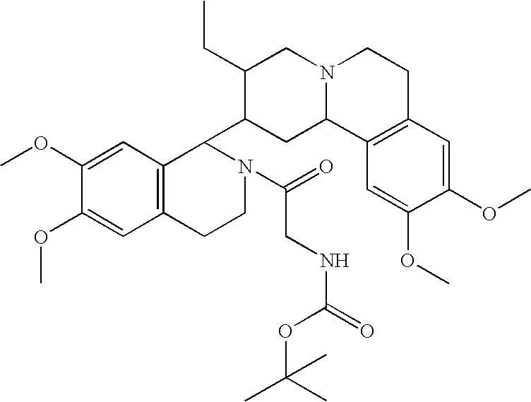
C1=C(OC)C(OC)=CC2=C1C(C1CC3N(CC1CC)CCC1=C3C=C(OC)C(OC)=C1)N(C(=O)CNC(=O)OC(C)(C)C)CC2
